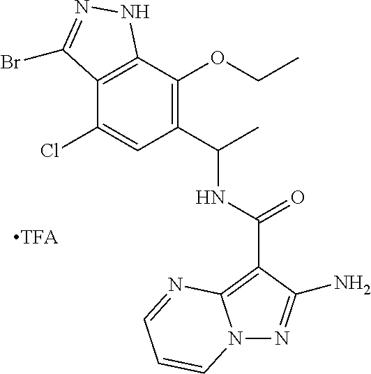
C12=C(C(OCC)=C(C(C)NC(=O)C3=C4N(N=C3N)C=CC=N4)C=C1Cl)NN=C2Br
